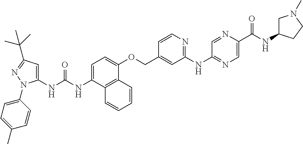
N(C1=CC=C(OCC2=CC(NC3=NC=C(C(NC4CN(C)CC4)=O)N=C3)=NC=C2)C2=C1C=CC=C2)C(=O)NC1=CC(C(C)(C)C)=NN1C1=CC=C(C)C=C1
